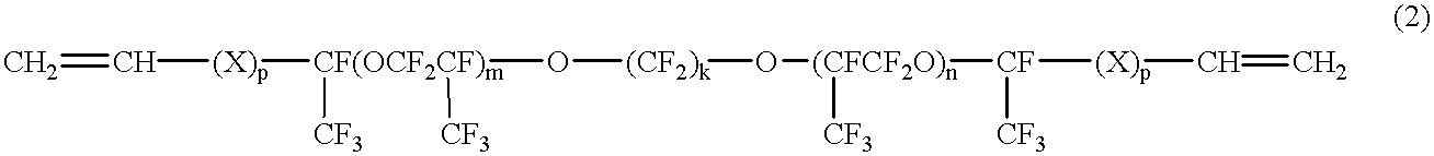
C=C[(X)p][CF(OCF2CF)m]([CF3])([CF3])O[(CF2)k]O[(CFCF2O)n]([CF]([CF3])[(X)p]C=C)[CF3]
